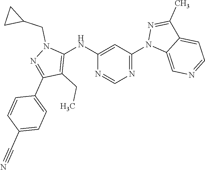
N1=C(N2C3=CN=CC=C3C(C)=N2)C=C(NC2=C(CC)C(C3=CC=C(C#N)C=C3)=NN2CC2CC2)N=C1
